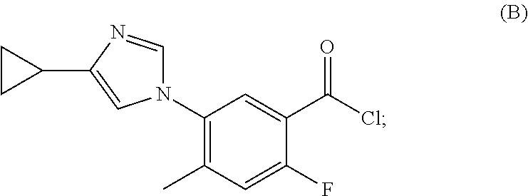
N1(C2=C(C)C=C(F)C(C(Cl)=O)=C2)C=NC(C2CC2)=C1
